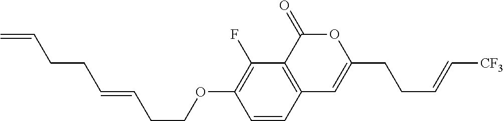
C1=CC2=C(C(F)=C1OCCC=CCCC=C)C(=O)OC(CCC=C[CF3])=C2
